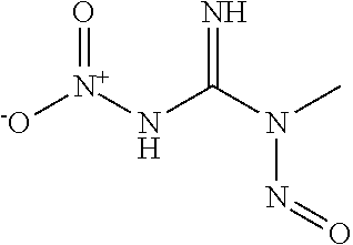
N(C(N(C)N=O)=N)[N+]([-O])=O
